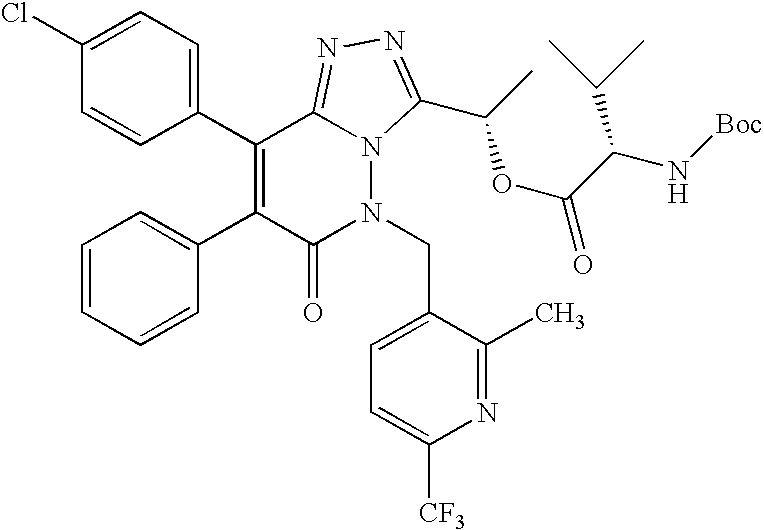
C1=CC=CC(C2=C(C3=CC=C(Cl)C=C3)C3=NN=C(C(OC(C(C(C)C)N[Boc])=O)C)N3N(CC3=CC=C([CF3])N=C3C)C2=O)=C1
